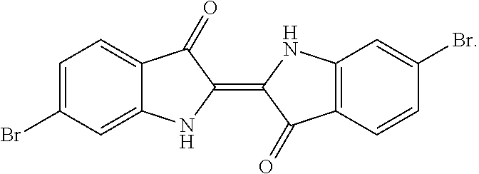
C1=C(Br)C=C2C(=C1)C(=O)C(=C1C(=O)C3=C(C=C(Br)C=C3)N1)N2
